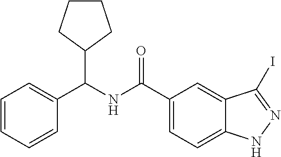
C1=CC=CC(C(NC(C2=CC=C3C(=C2)C(I)=NN3)=O)C2CCCC2)=C1
